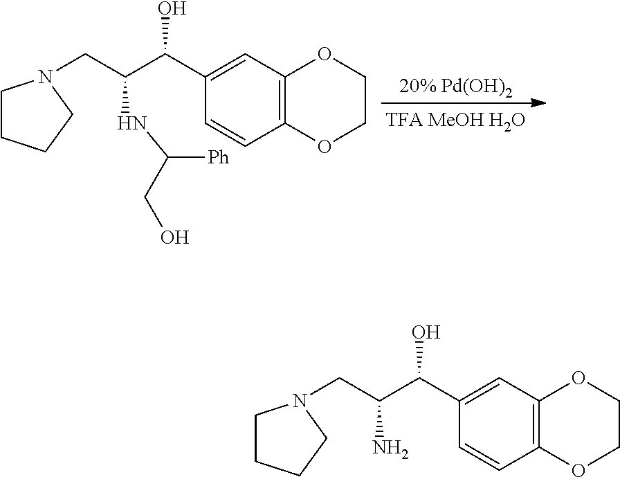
C(C(C(C1=CC2=C(C=C1)OCCO2)O)NC([Ph])CO)N1CCCC1.C(C(C(C1=CC2=C(C=C1)OCCO2)O)N)N1CCCC1
